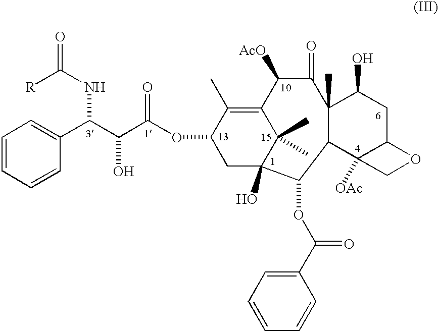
C1=CC=CC(C(C(C(OC2CC3(O)C(C)(C)C(=C2C)C([AcO])C(=O)C2(C)C(C4([OAc])C(CC2O)OC4)C3OC(C2=CC=CC=C2)=O)=O)O)NC(=O)[R])=C1
